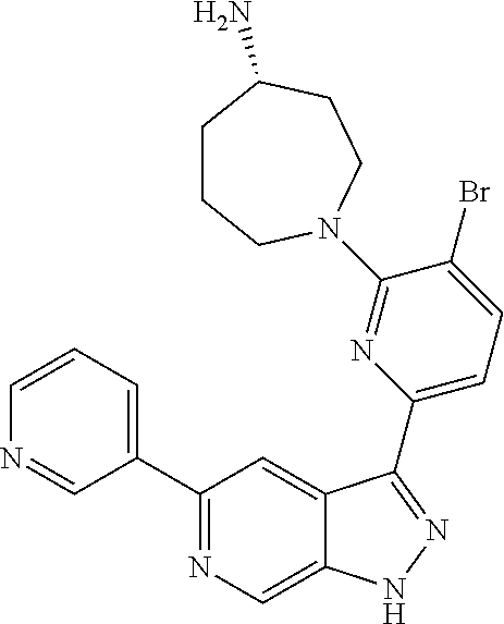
C1(C2=CC=CN=C2)=NC=C2C(=C1)C(C1=CC=C(Br)C(N3CCCC(N)CC3)=N1)=NN2
